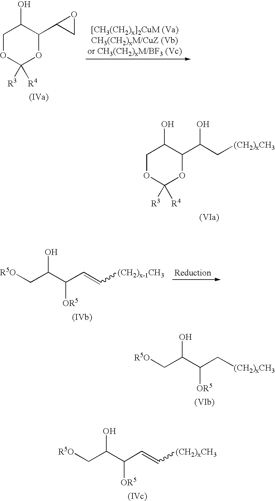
C1OC([R3])([R4])OC(C2CO2)C1O.C1OC([R3])([R4])OC(C(O)C[(CH2)xCH3])C1O.[R5O]CC(C(C=C[(CH2)x-1CH3])[OR5])O.[R5O]CC(C(C[(CH2)xCH3])[OR5])O.[R5O]CC(C(C=C[(CH2)xCH3])[OR5])O
